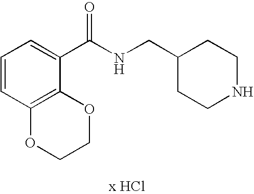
C1=CC2=C(C(C(NCC3CCNCC3)=O)=C1)OCCO2
